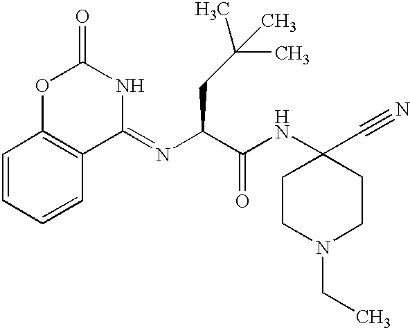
C1=CC=CC2=C1OC(=O)NC2=NC(C(NC1(C#N)CCN(CC)CC1)=O)CC(C)(C)C
